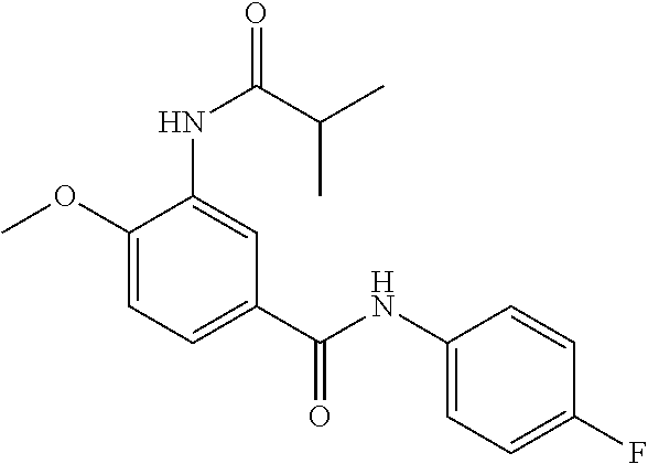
C1(NC(C2=CC=C(OC)C(NC(C(C)C)=O)=C2)=O)=CC=C(F)C=C1
